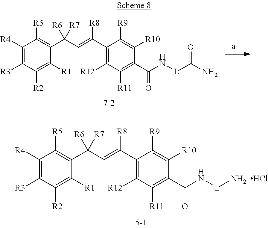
C1(C(=CC(C2=C([R5])C([R4])=C([R3])C([R2])=C2[R1])([R6])[R7])[R8])=C([R12])C([R11])=C(C(N[L]C(N)=O)=O)C([R10])=C1[R9].C1(C(=CC(C2=C([R5])C([R4])=C([R3])C([R2])=C2[R1])([R6])[R7])[R8])=C([R12])C([R11])=C(C(N[L]N)=O)C([R10])=C1[R9].Cl
